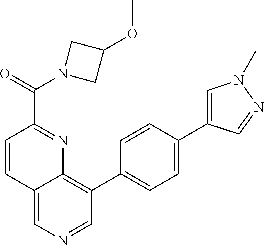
C1=CC2=CN=CC(C3=CC=C(C4=CN(C)N=C4)C=C3)=C2N=C1C(=O)N1CC(OC)C1
